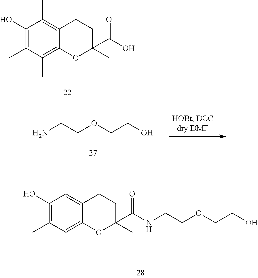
C1(O)=C(C)C(C)=C2C(=C1C)CCC(C(O)=O)(C)O2.NCCOCCO.C1(O)=C(C)C(C)=C2C(=C1C)CCC(C(NCCOCCO)=O)(C)O2
